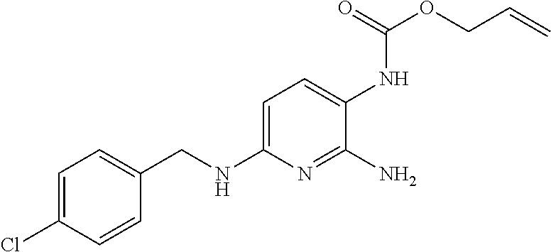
C1=C(Cl)C=CC(CNC2=CC=C(NC(OCC=C)=O)C(N)=N2)=C1
